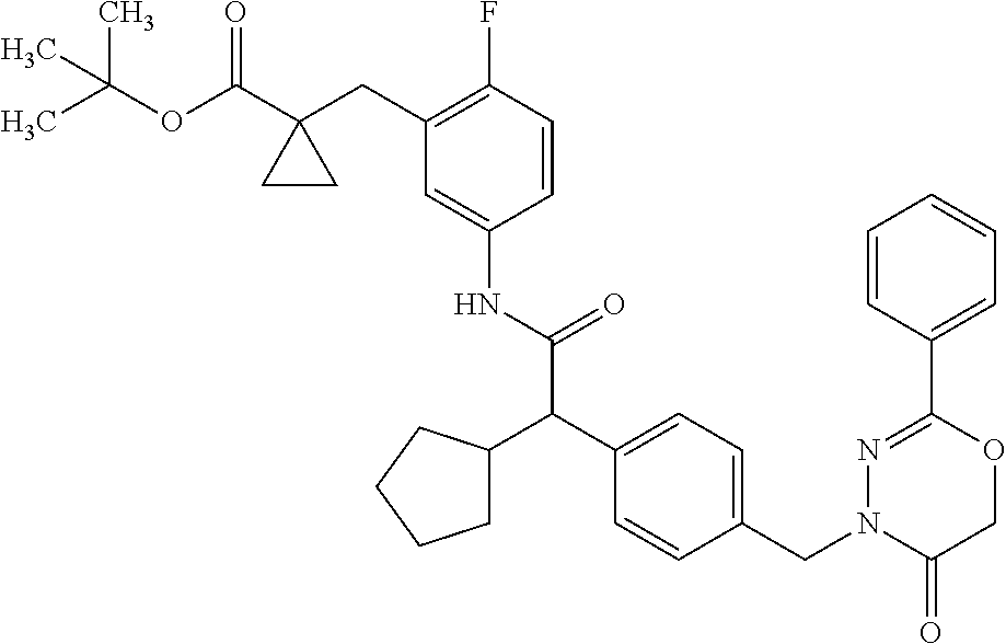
C1=C(NC(C(C2=CC=C(CN3C(=O)COC(C4=CC=CC=C4)=N3)C=C2)C2CCCC2)=O)C=CC(F)=C1CC1(C(OC(C)(C)C)=O)CC1
